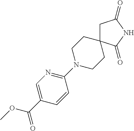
C1(N2CCC3(CC2)CC(=O)NC3=O)=NC=C(C(OC)=O)C=C1
